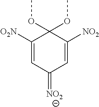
C1([O2N])=CC(=[NO2])C=C([NO2])C1(OC)OC
